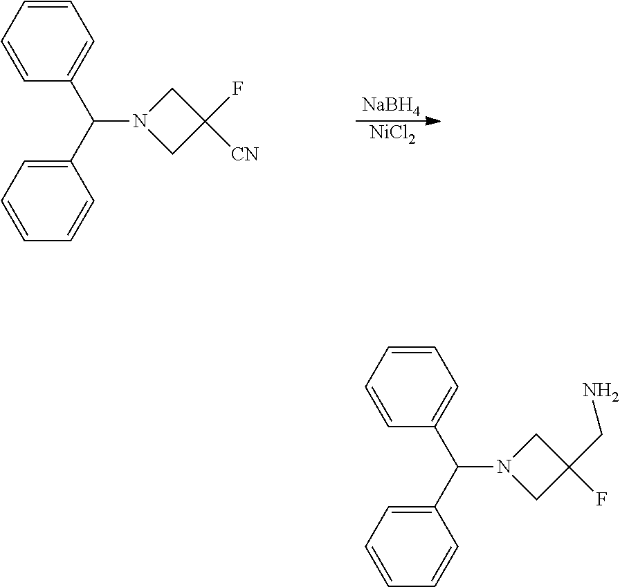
C1=CC=CC=C1C(C1=CC=CC=C1)N1CC(F)([CN])C1.[NaBH4].[NiCl2].C1=CC=CC=C1C(C1=CC=CC=C1)N1CC(CN)(F)C1
